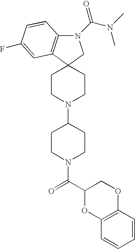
N1(C(N(C)C)=O)C2=C(C3(C1)CCN(C1CCN(C(C4OC5=C(OC4)C=CC=C5)=O)CC1)CC3)C=C(F)C=C2
